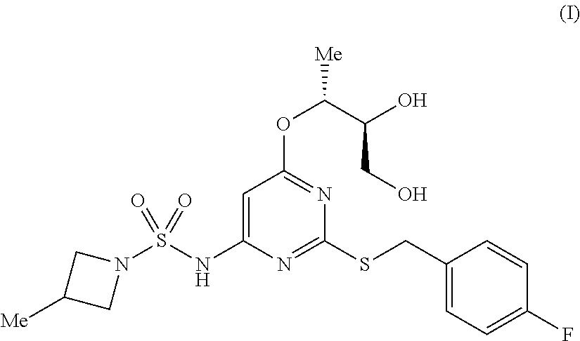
N1(S(NC2=CC(OC([Me])C(O)CO)=NC(SCC3=CC=C(F)C=C3)=N2)(=O)=O)CC([Me])C1
